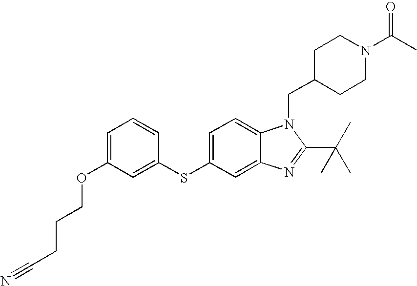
C1=C(SC2=CC(OCCCC#N)=CC=C2)C=C2C(=C1)N(CC1CCN(C(=O)C)CC1)C(C(C)(C)C)=N2
